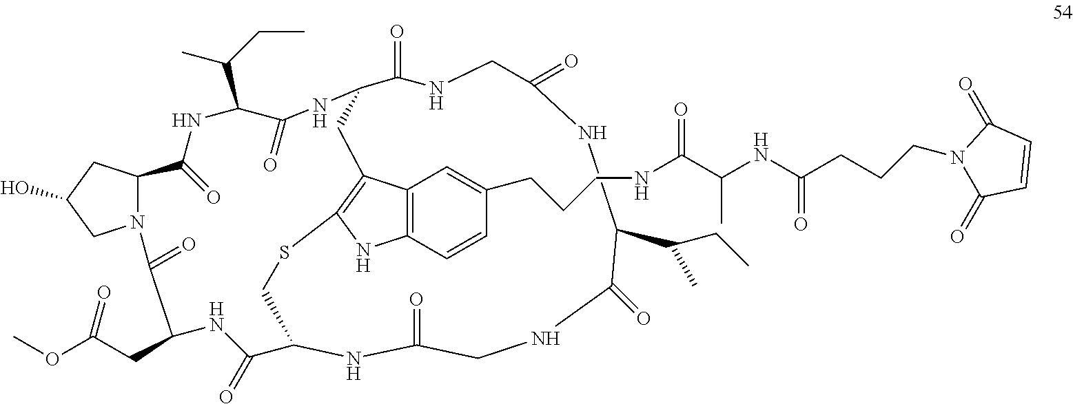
C12=C(C=CC(CCCNC(C(NC(CCCN3C(=O)C=CC3=O)=O)C)=O)=C1)NC1=C2CC2C(=O)NCC(=O)NC(C(C)CC)C(=O)NCC(=O)NC(CS1)C(=O)NC(CC(=O)OC)C(=O)N1C(C(=O)NC(C(CC)C)C(=O)N2)CC(O)C1
